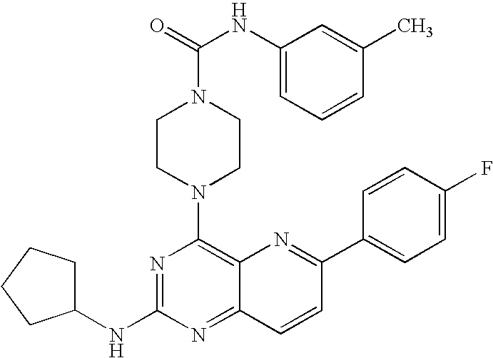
N1=C(NC2CCCC2)N=C2C(=C1N1CCN(C(NC3=CC=CC(C)=C3)=O)CC1)N=C(C1=CC=C(F)C=C1)C=C2
